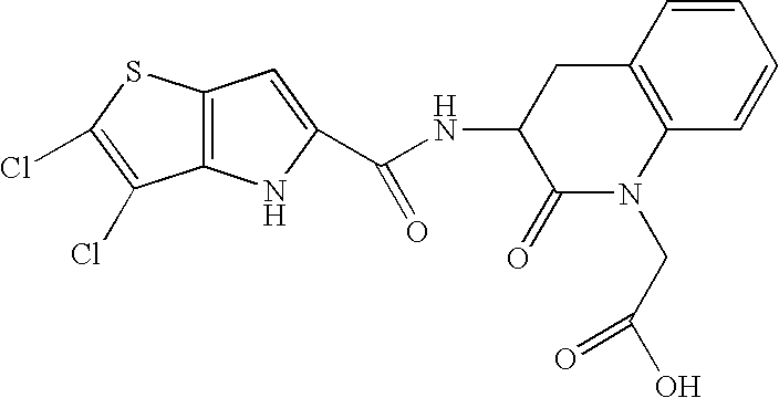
C1=CC2=C(C=C1)N(CC(O)=O)C(=O)C(NC(C1=CC3=C(N1)C(Cl)=C(Cl)S3)=O)C2
